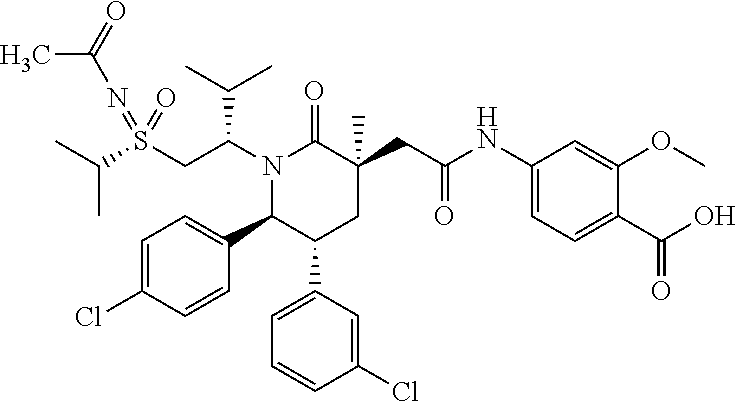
S(CC(N1C(=O)C(CC(NC2=CC=C(C(O)=O)C(OC)=C2)=O)(C)CC(C2=CC=CC(Cl)=C2)C1C1=CC=C(Cl)C=C1)C(C)C)(=NC(=O)C)(=O)C(C)C
